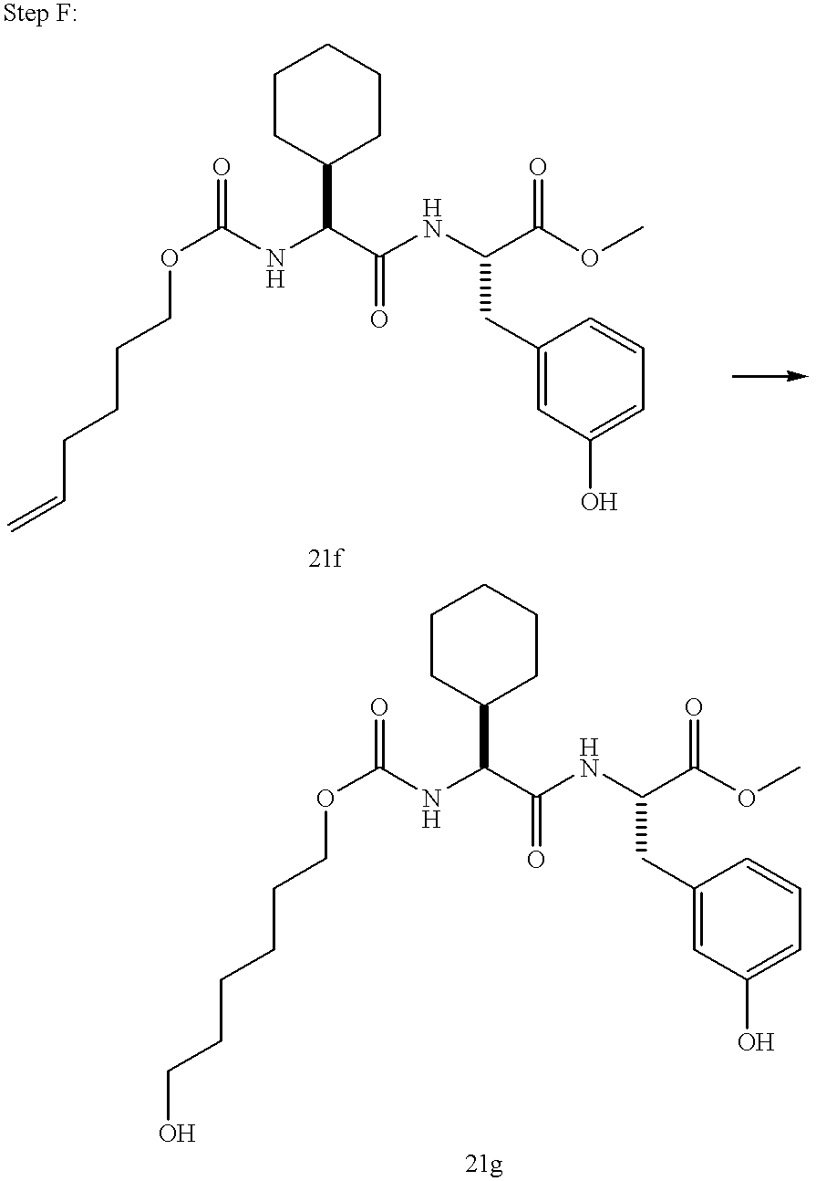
C1CC(C(C(NC(C(OC)=O)CC2=CC(O)=CC=C2)=O)NC(OCCCCC=C)=O)CCC1.C1CC(C(C(NC(C(OC)=O)CC2=CC(O)=CC=C2)=O)NC(OCCCCCCO)=O)CCC1
